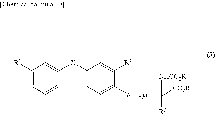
C1([R1])=CC=CC([X]C2=CC=C([(CH2)n]C([NHCO2R5])([R3])[CO2R4])C([R2])=C2)=C1
